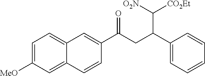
C1=CC2=CC([MeO])=CC=C2C=C1C(CC(C1=CC=CC=C1)C([CO2Et])[O2N])=O
